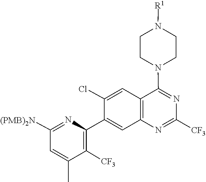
N1=C([CF3])N=C(N2CCN([R1])CC2)C2=C1C=C(C1=C([CF3])C(C)=CC([(PMB)2N])=N1)C(Cl)=C2
